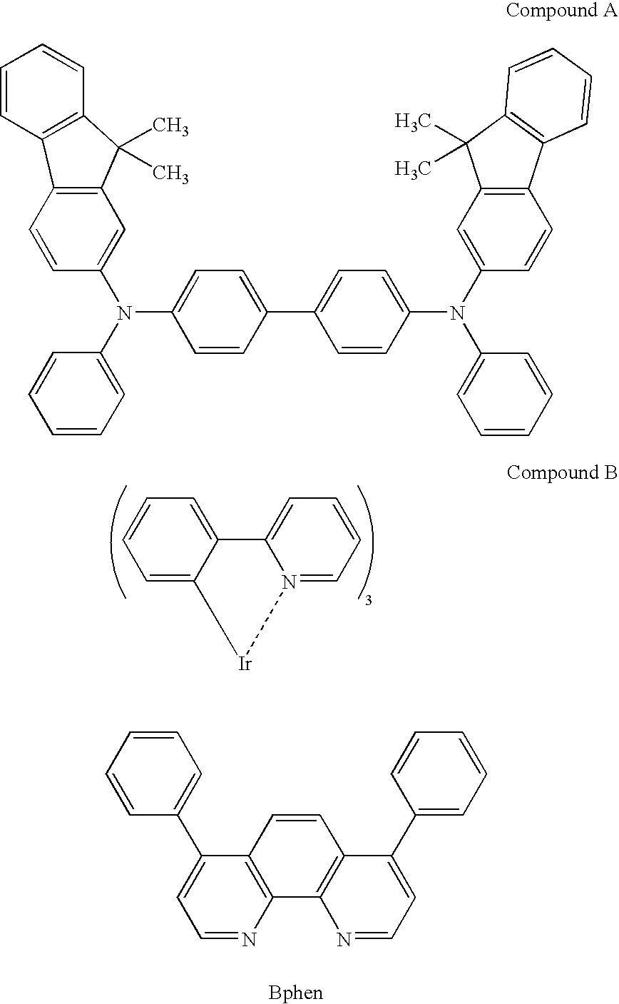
C1=C2C(=CC=C1)C1=CC=CC=N1[Ir]2.C1=CC=CC(C2=CC=NC3=C2C=CC2=C3N=CC=C2C2=CC=CC=C2)=C1.C1=CC2=C(C=C1)C(C)(C)C1=C2C=CC(N(C2=CC=C(C3=CC=C(N(C4=CC=CC=C4)C4=CC5=C(C=C4)C4=C(C5(C)C)C=CC=C4)C=C3)C=C2)C2=CC=CC=C2)=C1
